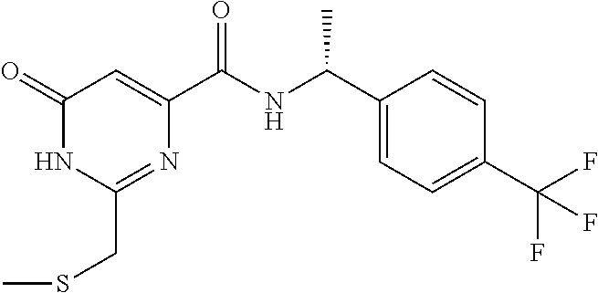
C1(CSC)=NC(C(NC(C2=CC=C(C(F)(F)F)C=C2)C)=O)=CC(=O)N1
